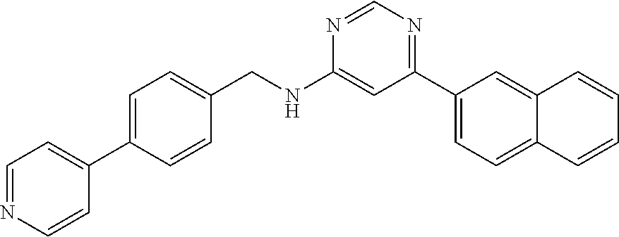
N1=CN=C(C2=CC=C3C(=C2)C=CC=C3)C=C1NCC1=CC=C(C2=CC=NC=C2)C=C1
